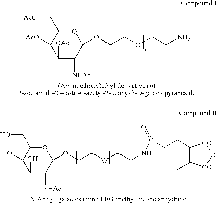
C1([OAc])C([NHAc])C(OCCOCCN)OC(C[AcO])C1[AcO].C1(O)C([NHAc])C(OCCOCCNC(=O)CCC2=C(C)[CO]O[CO]2)OC(CO)C1O
